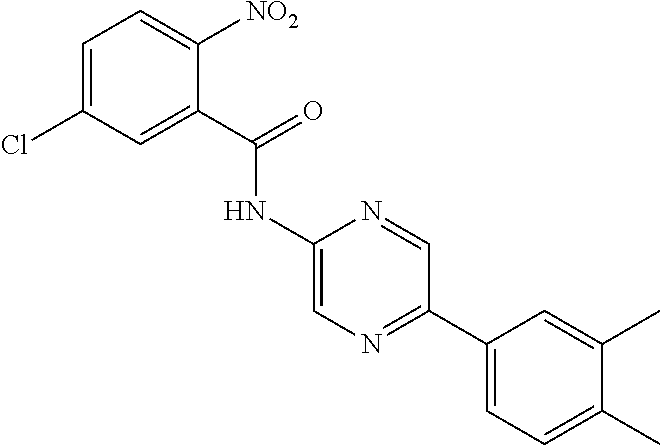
C1(NC(C2=CC(Cl)=CC=C2[NO2])=O)=CN=C(C2=CC=C(C)C(C)=C2)C=N1
